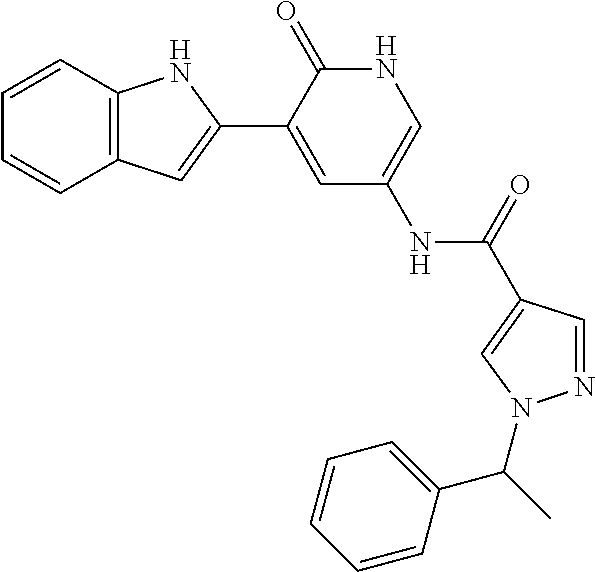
C12=C(C=CC=C1)NC(C1=CC(NC(=O)C3=CN(C(C)C4=CC=CC=C4)N=C3)=CNC1=O)=C2
